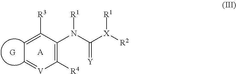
C1([R3])=CC=[V]C([R4])=C1N(C([X]([R2])[R1])=[Y])[R1].[A]
